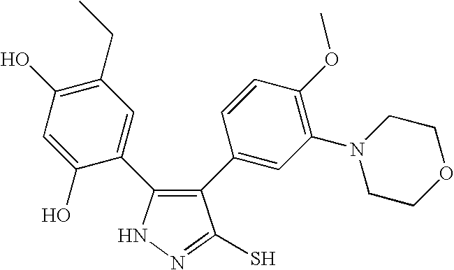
N1N=C(S)C(C2=CC(N3CCOCC3)=C(OC)C=C2)=C1C1=CC(CC)=C(O)C=C1O
